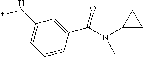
C1(N*)=CC=CC(C(=O)N(C2CC2)C)=C1
